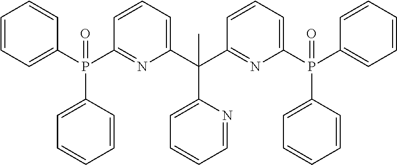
C1=CC=C(P(C2=NC(C(C3=NC(P(C4=CC=CC=C4)(C4=CC=CC=C4)=O)=CC=C3)(C3=CC=CC=N3)C)=CC=C2)(=O)C2=CC=CC=C2)C=C1
